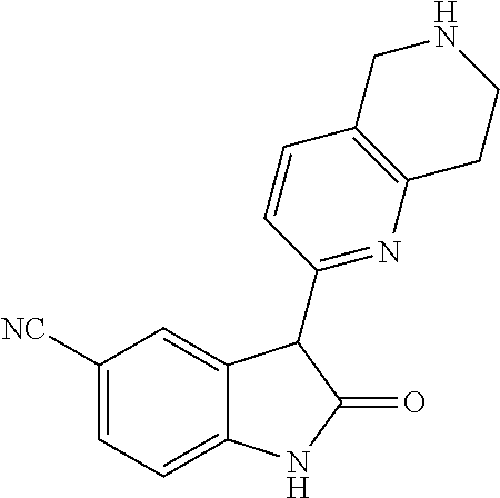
C1([NC])=CC=C2C(=C1)C(C1=NC3=C(C=C1)CNCC3)C(=O)N2
